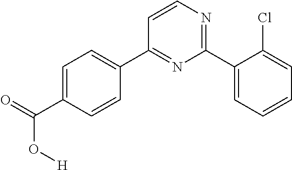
C1=C(C(=O)O[H])C=CC(C2=NC(C3=CC=CC=C3Cl)=NC=C2)=C1
